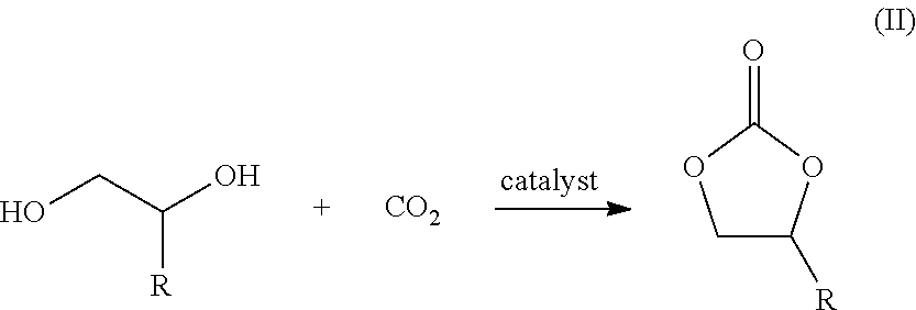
OCC(O)[R].[CO2].C1C([R])OC(=O)O1
